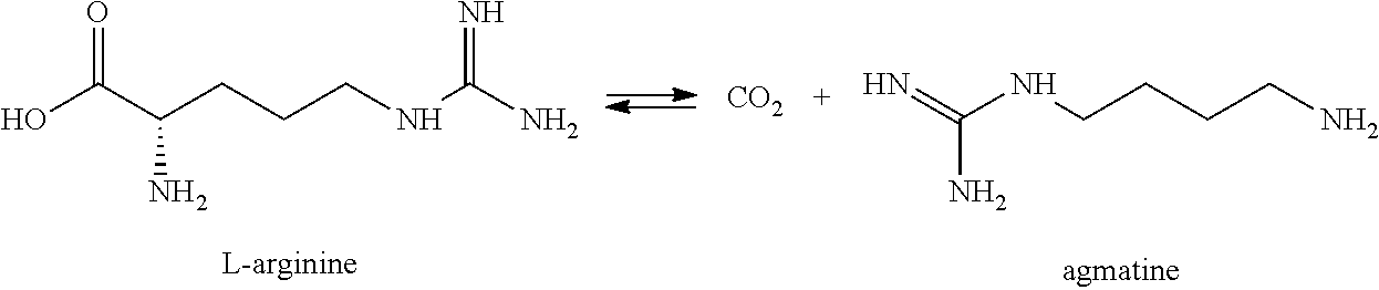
[CO2].OC(C(CCCNC(N)=N)N)=O.N=C(NCCCCN)N
